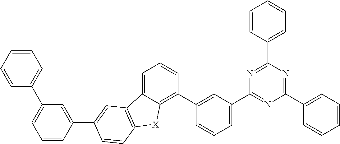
C1=C(C2=NC(C3=CC=CC(C4=C5C(=CC=C4)C4=C([X]5)C=CC(C5=CC(C6=CC=CC=C6)=CC=C5)=C4)=C3)=NC(C3=CC=CC=C3)=N2)C=CC=C1
